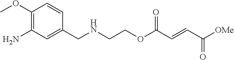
C(NCCOC(C=CC([OMe])=O)=O)C1=CC(N)=C(OC)C=C1
